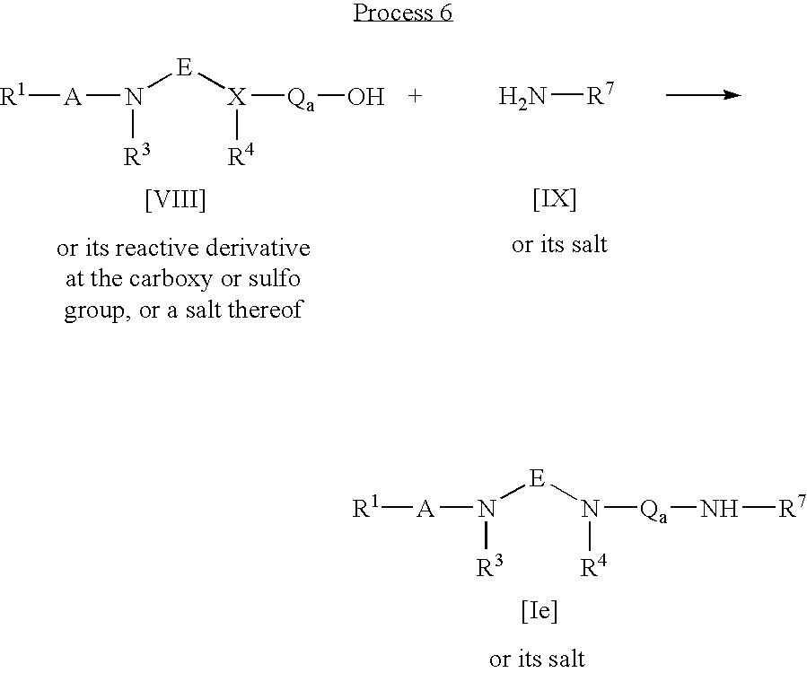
N([E][X]([R4])[Qa]O)([R3])[A][R1].[[VIII]].N[R7].[[IX]].N([E]N([R4])[Qa]N[R7])([R3])[A][R1].[[Ie]]
